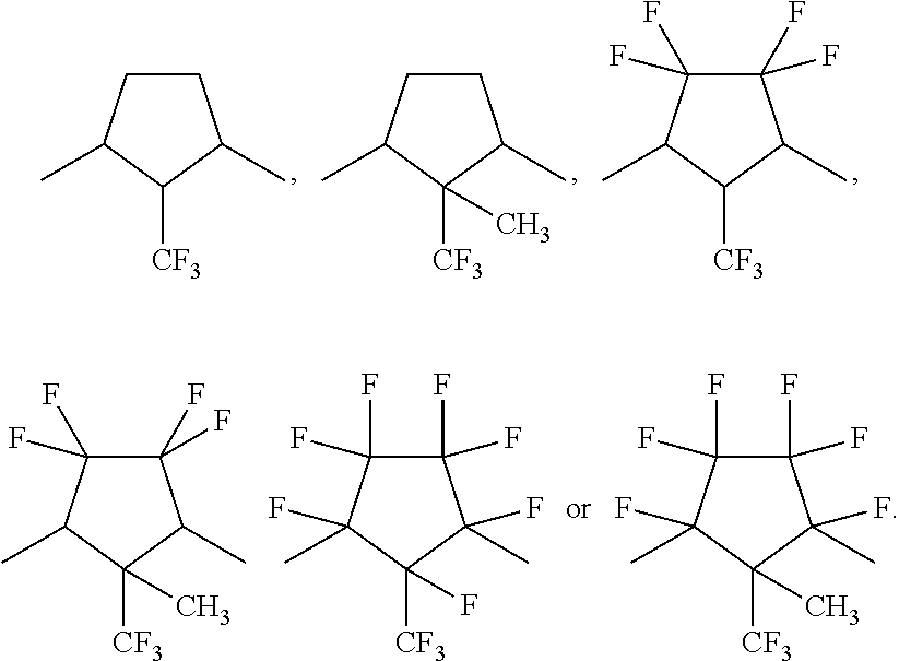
C1CC(C)C([CF3])C1C.C1CC(C)C([CF3])(C)C1C.C1(F)(F)C(F)(F)C(C)C([CF3])C1C.C1(F)(F)C(F)(F)C(C)C([CF3])(C)C1C.C1(F)(F)C(F)(F)C(C)(F)C([CF3])(F)C1(C)F.C1(F)(F)C(F)(F)C(C)(F)C([CF3])(C)C1(C)F
